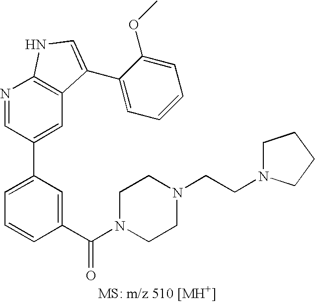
C1=C(C2=CC3=C(N=C2)NC=C3C2=CC=CC=C2OC)C=C(C(N2CCN(CCN3CCCC3)CC2)=O)C=C1
